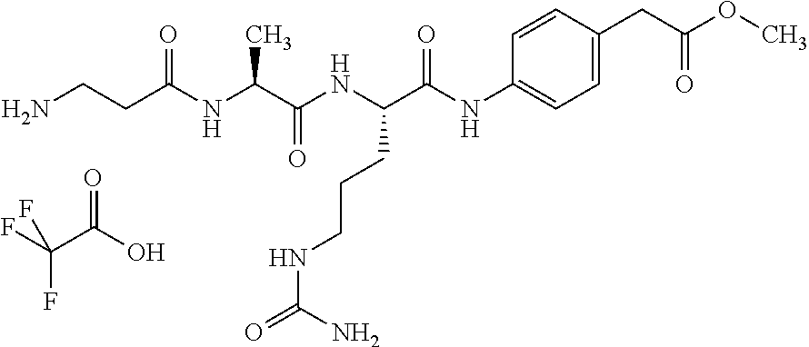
O=C(O)C(F)(F)F.C1=C(CC(=O)OC)C=CC(NC(=O)C(NC(C(NC(CCN)=O)C)=O)CCCNC(=O)N)=C1
